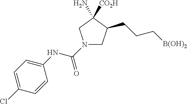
N1(C(NC2=CC=C(Cl)C=C2)=O)CC(CCC[B(OH)2])C(N)([CO2H])C1
